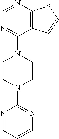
C12=C(N=CN=C1N1CCN(C3=NC=CC=N3)CC1)SC=C2
